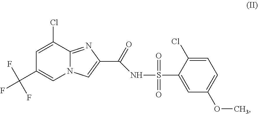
C1(C(F)(F)F)=CN2C(=NC(C(NS(C3=CC(OC)=CC=C3Cl)(=O)=O)=O)=C2)C(Cl)=C1
